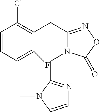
C1=CC=C(F)C(CC2=NOC(=O)N2CC2=NC=CN2C)=C1Cl
